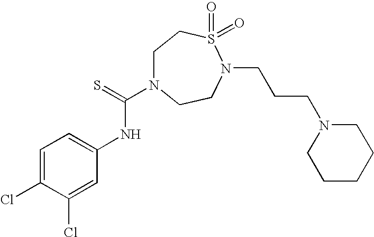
C1=C(Cl)C(Cl)=CC(NC(N2CCS(=O)(=O)N(CCCN3CCCCC3)CC2)=S)=C1
